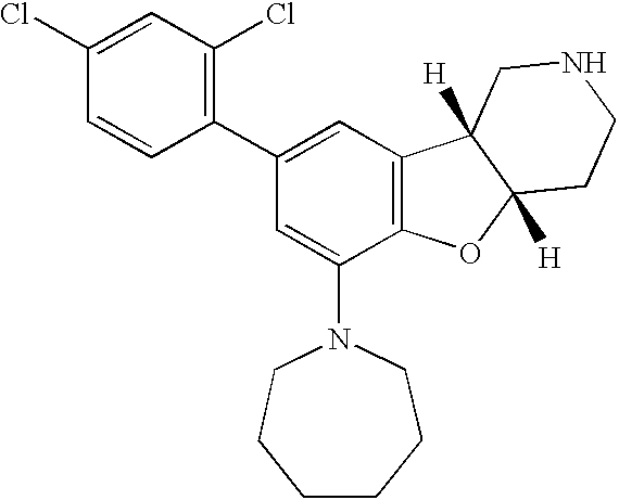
C1(Cl)=CC(Cl)=C(C2=CC3=C(C(N4CCCCCC4)=C2)OC2([H])C3([H])CNCC2)C=C1
